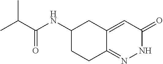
C(C(NC1CCC2=NNC(=O)C=C2C1)=O)(C)C
